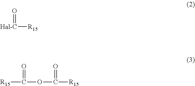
[Hal-C]([R15])=O.[R15]C(OC(=O)[R15])=O
